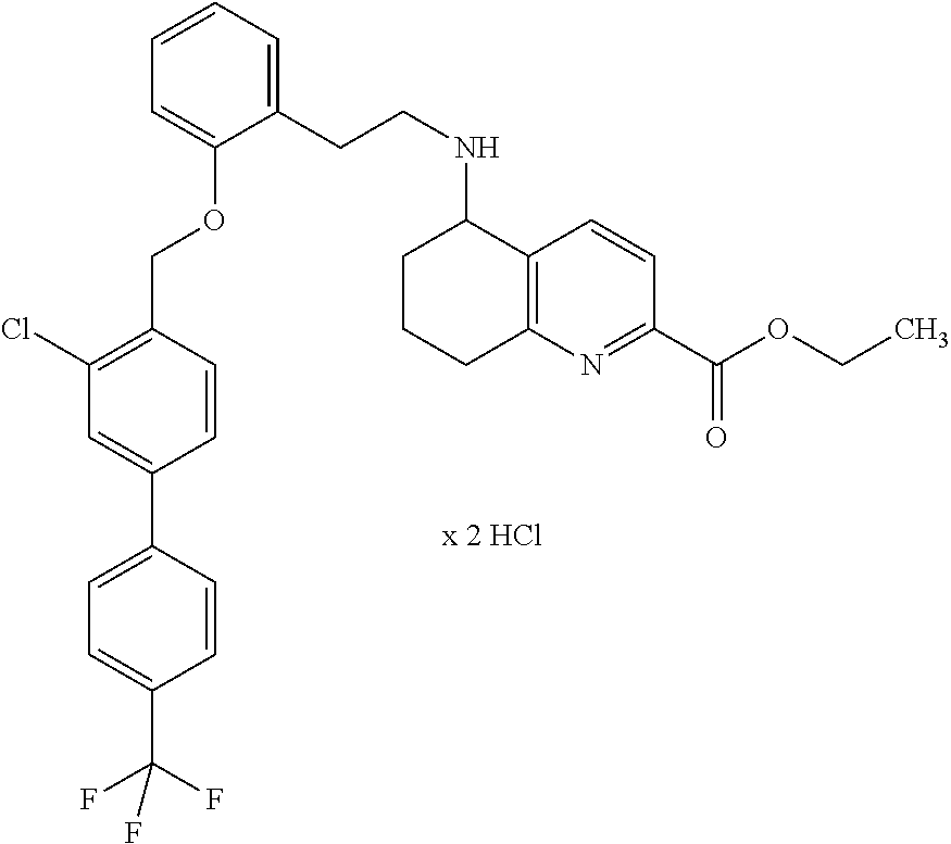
C1(CCNC2CCCC3=C2C=CC(C(OCC)=O)=N3)=CC=CC=C1OCC1=C(Cl)C=C(C2=CC=C(C(F)(F)F)C=C2)C=C1
